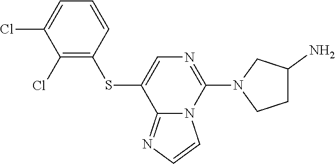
C1=CC(SC2=CN=C(N3CCC(N)C3)N3C2=NC=C3)=C(Cl)C(Cl)=C1
